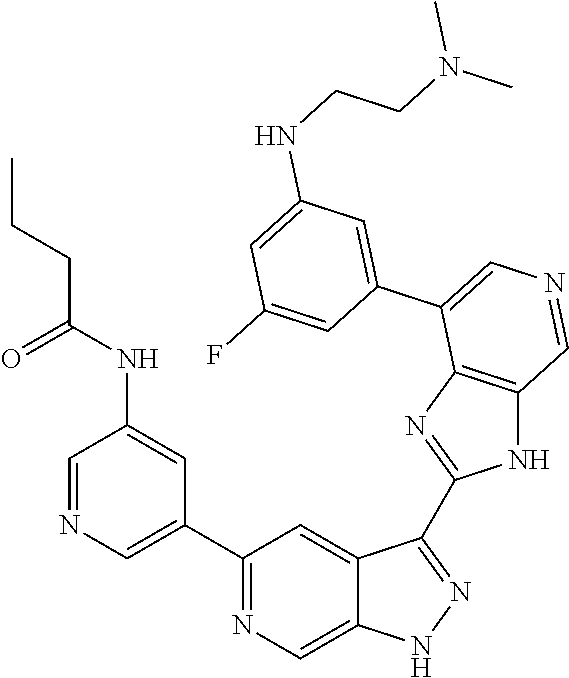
C1(C2=CN=CC(NC(=O)CCC)=C2)=NC=C2C(=C1)C(C1=NC3=C(N1)C=NC=C3C1=CC(NCCN(C)C)=CC(F)=C1)=NN2
